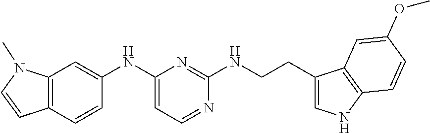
C12=C(C=CC(NC3=CC=NC(NCCC4=CNC5=C4C=C(OC)C=C5)=N3)=C1)C=CN2C
